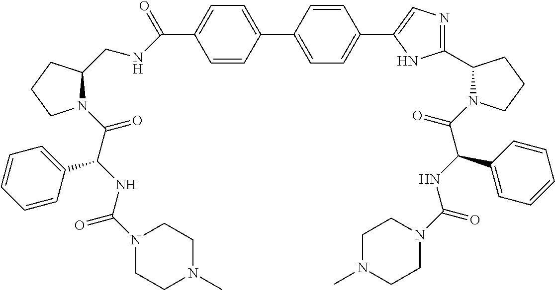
C1=C(C2=CC=C(C3=CN=C(C4N(C(C(NC(N5CCN(C)CC5)=O)C5=CC=CC=C5)=O)CCC4)N3)C=C2)C=CC(C(=O)NCC2N(C(C(NC(N3CCN(C)CC3)=O)C3=CC=CC=C3)=O)CCC2)=C1
